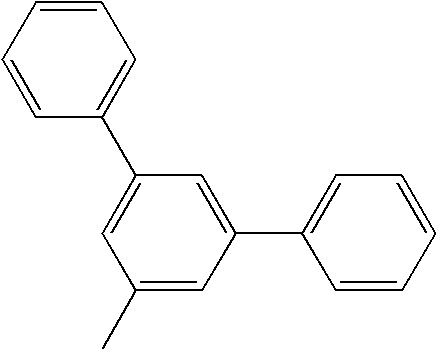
C1(C2=CC=CC=C2)=CC(C)=CC(C2=CC=CC=C2)=C1
